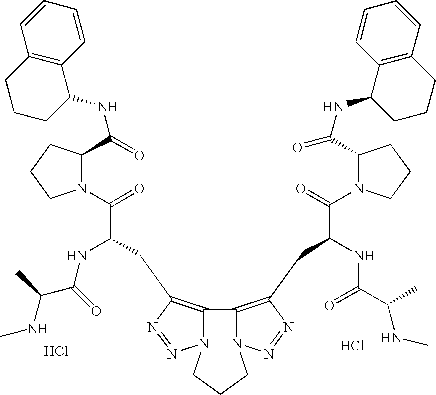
N1(C(=O)C(CC2=C3C4=C(CC(NC(C(NC)C)=O)C(=O)N5C(C(NC6CCCC7=C6C=CC=C7)=O)CCC5)N=NN4CCCN3N=N2)NC(C(C)NC)=O)C(C(NC2C3=C(CCC2)C=CC=C3)=O)CCC1.Cl.Cl
